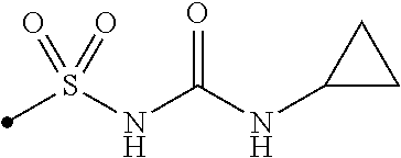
S(NC(NC1CC1)=O)(=O)(=O)C
